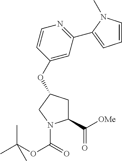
C1(OC2CC(C([OMe])=O)N(C(=O)OC(C)(C)C)C2)=CC(C2=CC=CN2C)=NC=C1
